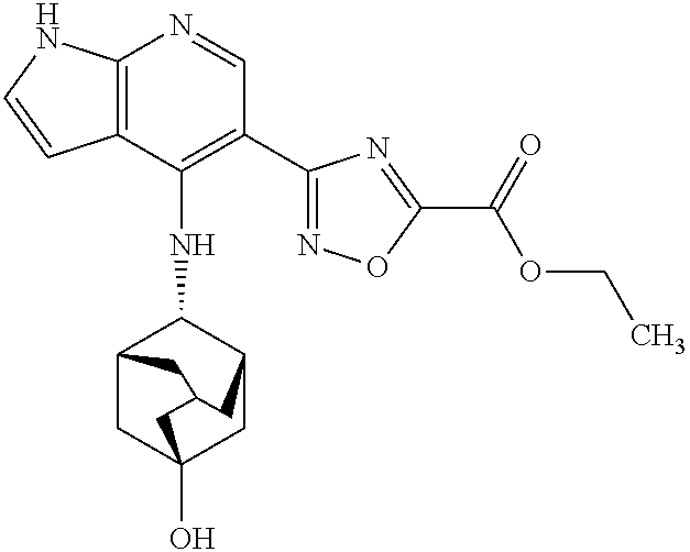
C12=C(C(NC3C4CC5(O)CC3CC(C4)C5)=C(C3=NOC(C(=O)OCC)=N3)C=N1)C=CN2
